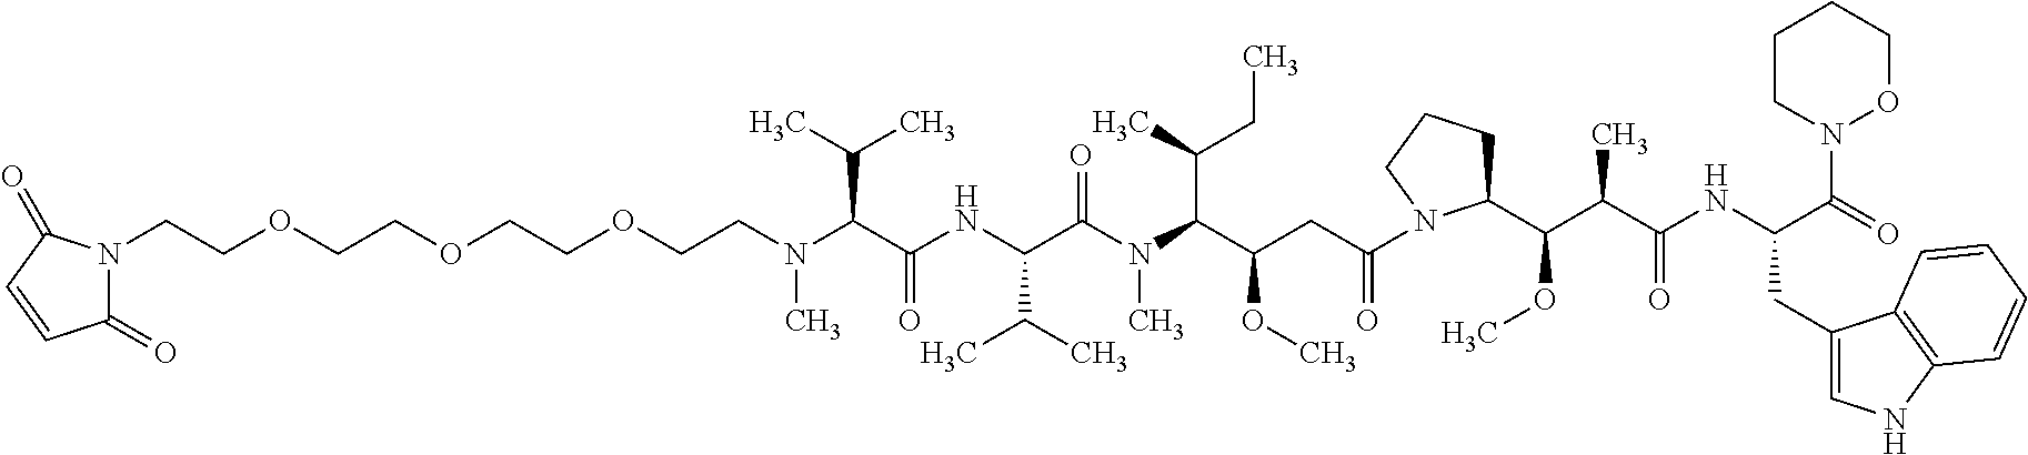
C(OCCOCCN(C(C(NC(C(N(C(C(CC(=O)N1C(C(C(C(NC(C(=O)N2OCCCC2)CC2=CNC3=C2C=CC=C3)=O)C)OC)CCC1)OC)C(C)CC)C)=O)C(C)C)=O)C(C)C)C)COCCN1C(=O)C=CC1=O
